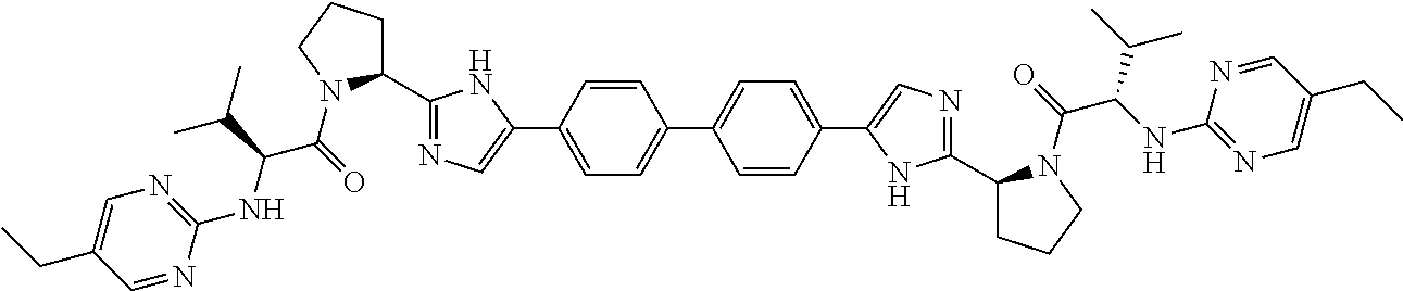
C1(C2=NC=C(C3=CC=C(C4=CC=C(C5=CN=C(C6CCCN6C(C(NC6=NC=C(CC)C=N6)C(C)C)=O)N5)C=C4)C=C3)N2)CCCN1C(=O)C(NC1=NC=C(CC)C=N1)C(C)C
